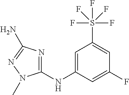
C1(NC2=NC(N)=NN2C)=CC(S(F)(F)(F)(F)F)=CC(F)=C1
